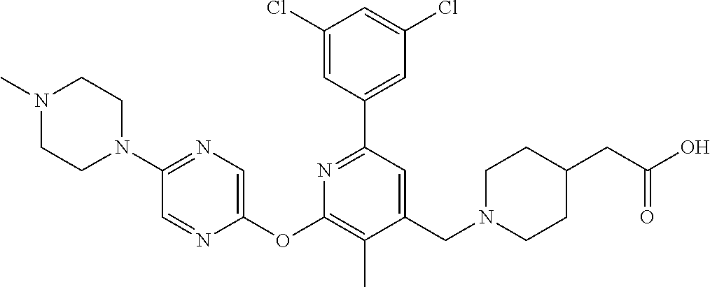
C1(Cl)=CC(C2=NC(OC3=CN=C(N4CCN(C)CC4)C=N3)=C(C)C(CN3CCC(CC(O)=O)CC3)=C2)=CC(Cl)=C1
